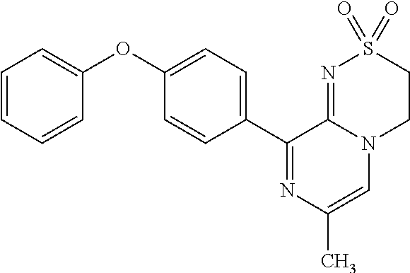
C1(OC2=CC=CC=C2)=CC=C(C2=NC(C)=CN3C2=NS(=O)(=O)CC3)C=C1
